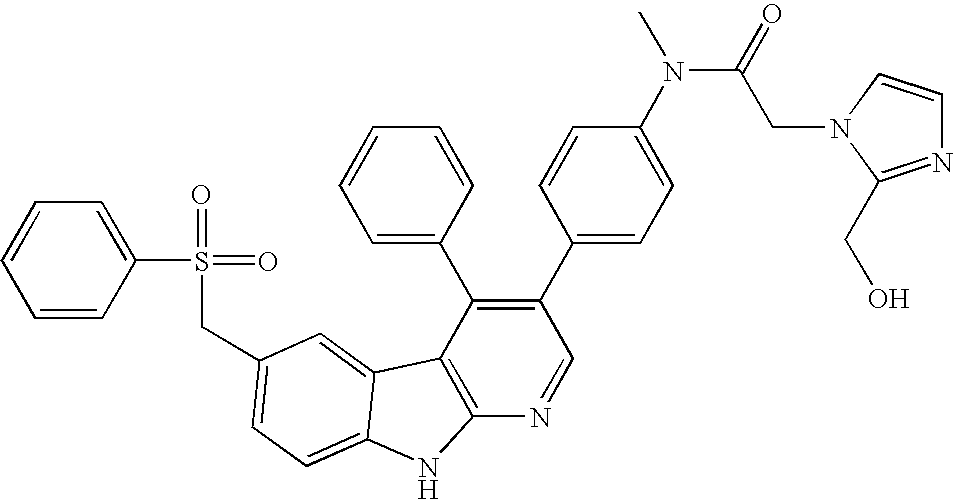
C(C1=CC=C2C(=C1)C1=C(N=CC(C3=CC=C(N(C(=O)CN4C(CO)=NC=C4)C)C=C3)=C1C1=CC=CC=C1)N2)S(=O)(=O)C1=CC=CC=C1
